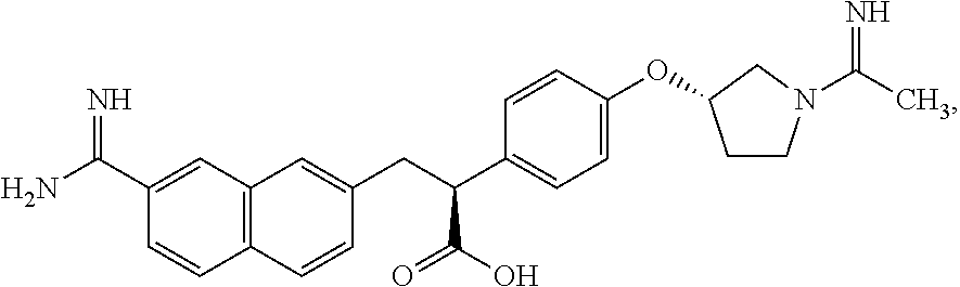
C1=CC2=C(C=C1C(N)=N)C=C(CC(C1=CC=C(OC3CCN(C(=N)C)C3)C=C1)C(O)=O)C=C2
